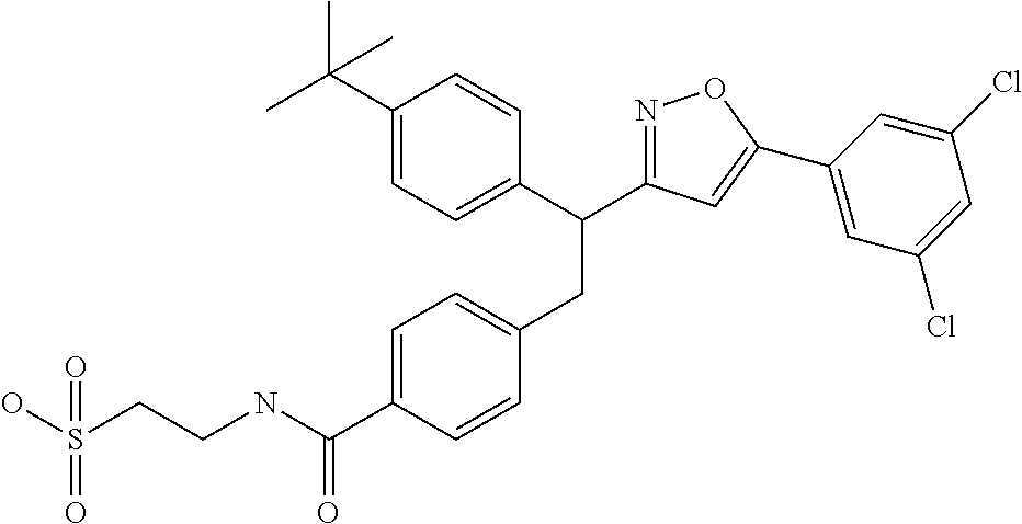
C1(C(C)(C)C)=CC=C(C(CC2=CC=C(C(NCCS(O)(=O)=O)=O)C=C2)C2=NOC(C3=CC(Cl)=CC(Cl)=C3)=C2)C=C1
